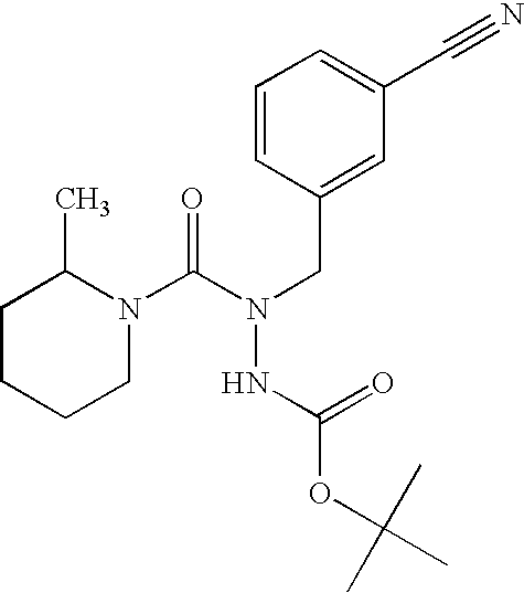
C1=CC(CN(NC(OC(C)(C)C)=O)C(N2C(C)CCCC2)=O)=CC(C#N)=C1
